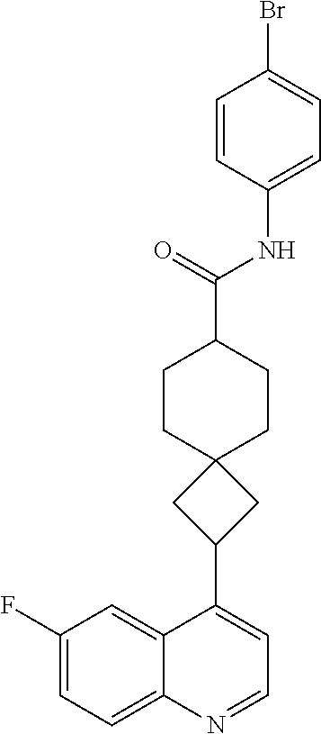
C1(F)=CC=C2C(=C1)C(C1CC3(C1)CCC(C(=O)NC1=CC=C(Br)C=C1)CC3)=CC=N2
